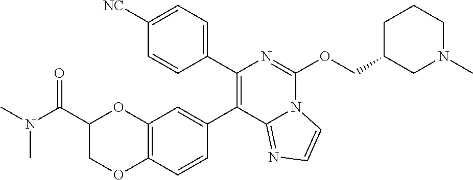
C1(C(N(C)C)=O)COC2=C(O1)C=C(C1=C(C3=CC=C([NC])C=C3)N=C(OCC3CN(C)CCC3)N3C1=NC=C3)C=C2
